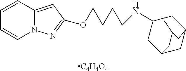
C1=CC2=CC(OCCCCNC34CC5CC(C3)CC(C5)C4)=NN2C=C1.[C4H4O4]
